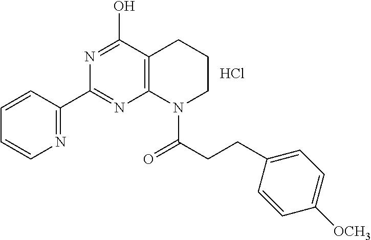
C1=CC(C2=NC3=C(C(O)=N2)CCCN3C(=O)CCC2=CC=C([OCH3])C=C2)=NC=C1.Cl
